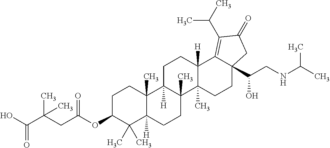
C1C(OC(CC(C(O)=O)(C)C)=O)C(C)(C)C2([H])C(C)(C1)C1([H])C(C)(CC2)C2(C)C([H])(CC1)C1=C(C(C)C)C(=O)CC1(C(CNC(C)C)O)CC2
